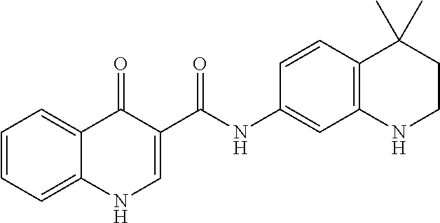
C1=CC=C2C(=C1)C(=O)C(C(=O)NC1=CC3=C(C=C1)C(C)(C)CCN3)=CN2
